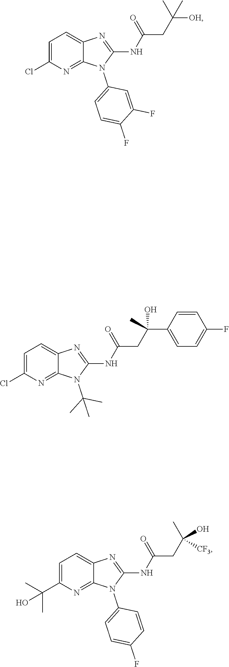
N(C1=NC2=CC=C(Cl)N=C2N1C1=CC=C(F)C(F)=C1)C(CC([OH])(C)C)=O.N(C1=NC2=CC=C(Cl)N=C2N1C(C)(C)C)C(CC(C1=CC=C(F)C=C1)(C)O)=O.N(C1=NC2=CC=C(C(C)(C)O)N=C2N1C1=CC=C(F)C=C1)C(CC(O)(C)[CF3])=O
